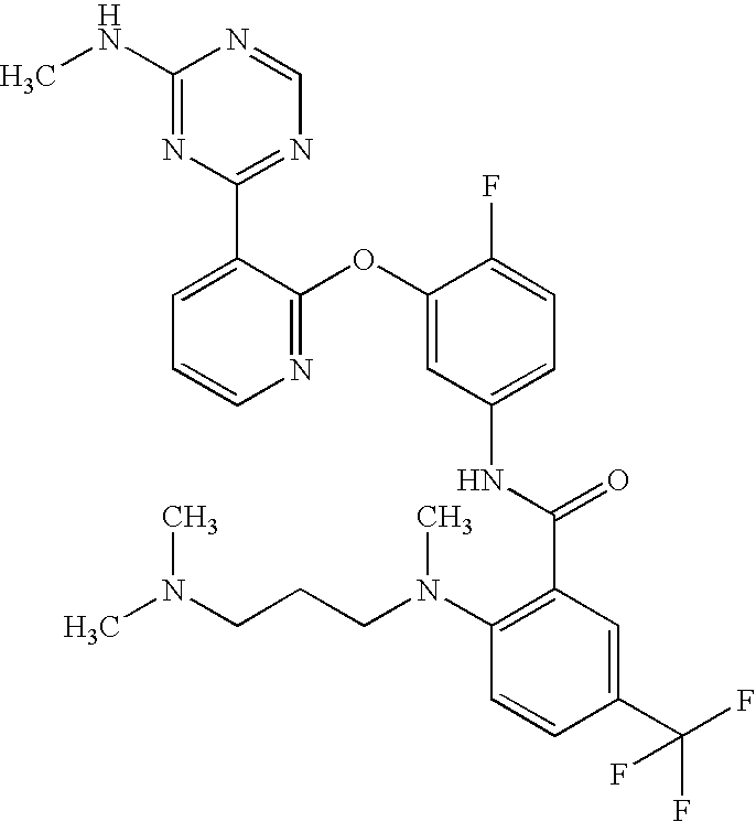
C1(NC)=NC(C2=CC=CN=C2OC2=CC(NC(C3=C(N(CCCN(C)C)C)C=CC(C(F)(F)F)=C3)=O)=CC=C2F)=NC=N1
